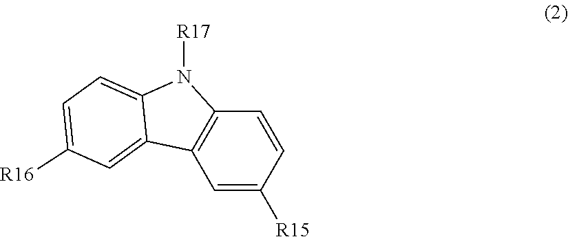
C1=C([R15])C=CC2=C1C1=CC([R16])=CC=C1N2[R17]
